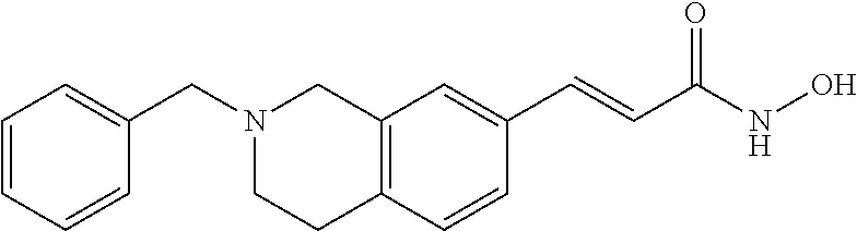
C12=C(C=CC(C=CC(NO)=O)=C1)CCN(CC1=CC=CC=C1)C2
